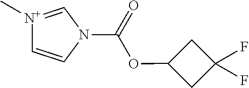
N1(C(OC2CC(F)(F)C2)=O)C=[N+](C)C=C1
